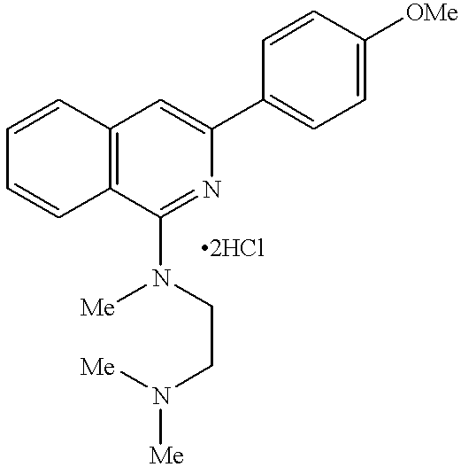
C1=CC2=C(C=C1)C(N([Me])CCN([Me])[Me])=NC(C1=CC=C([OMe])C=C1)=C2
